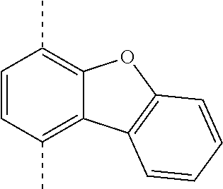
C1=CC(C)=C2C(=C1C)OC1=C2C=CC=C1
